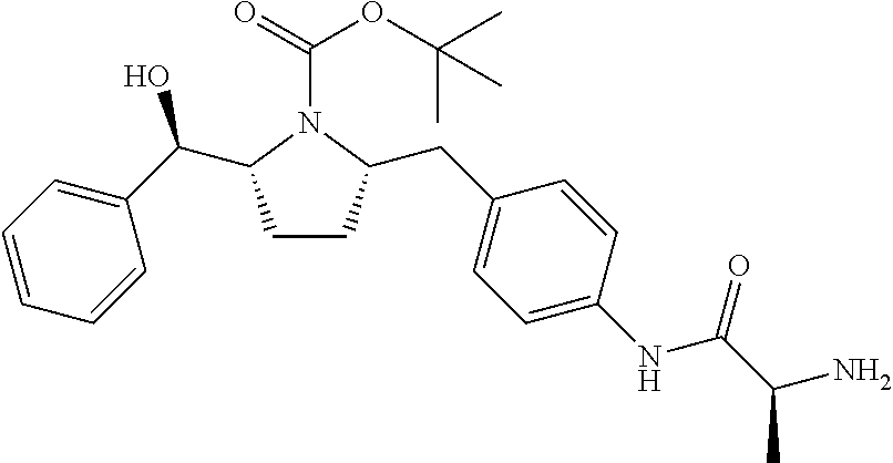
C1CC(CC2=CC=C(NC(C(N)C)=O)C=C2)N(C(OC(C)(C)C)=O)C1C(C1=CC=CC=C1)O
